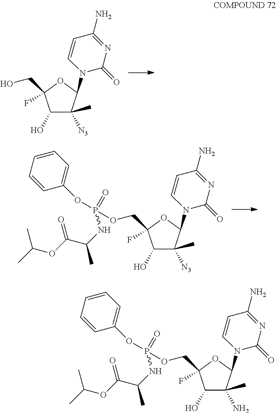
C1(O)C(C)([N3])C(N2C=CC(N)=NC2=O)OC1(CO)F.C1(O)C(C)([N3])C(N2C=CC(N)=NC2=O)OC1(COP(NC(C(=O)OC(C)C)C)(=O)OC1=CC=CC=C1)F.C1(O)C(C)(N)C(N2C=CC(N)=NC2=O)OC1(COP(NC(C(=O)OC(C)C)C)(=O)OC1=CC=CC=C1)F
